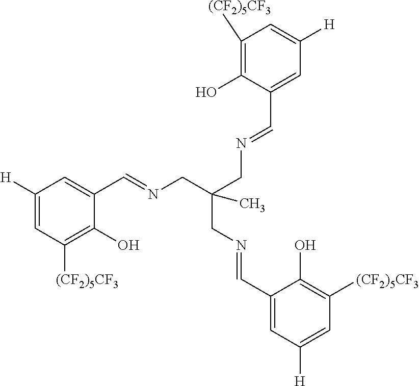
C1([H])=CC([(CF2)5CF3])=C(O)C(C=NCC(CN=CC2=CC([H])=CC([(CF2)5CF3])=C2O)(C)CN=CC2=CC([H])=CC([(CF2)5CF3])=C2O)=C1
